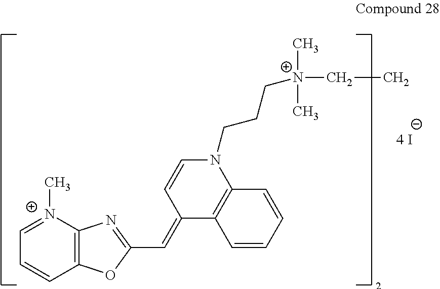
C1=CC(=CC2=NC3=C(O2)C=CC=[N+]3C)C2=C(N1CCC[N+](CC)(C)C)C=CC=C2
